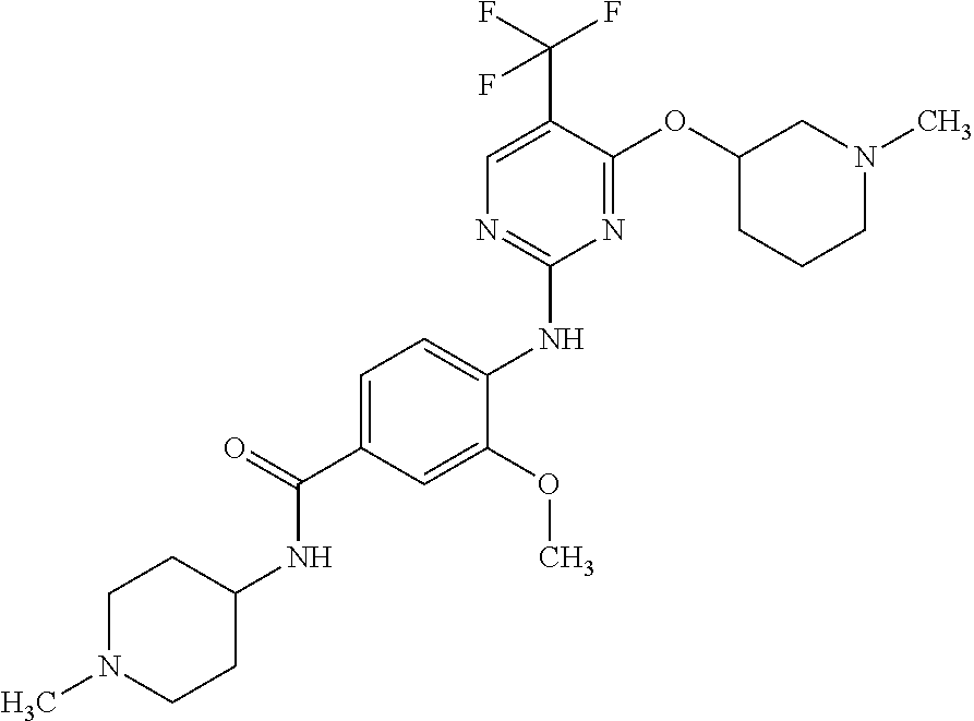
C1=C(C(=O)NC2CCN(C)CC2)C=C(OC)C(NC2=NC=C(C(F)(F)F)C(OC3CN(C)CCC3)=N2)=C1
